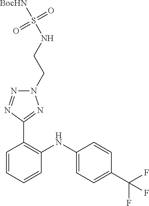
C1=CC(C(F)(F)F)=CC=C1NC1=C(C2=NN(CCNS([NHBoc])(=O)=O)N=N2)C=CC=C1
